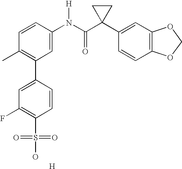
C1=CC(N(C(C2(C3=CC4=C(C=C3)OCO4)CC2)=O)[H])=CC(C2=CC(F)=C(S(=O)(=O)O)C=C2)=C1C.[H]
